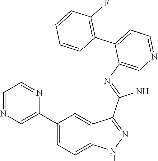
C1(C2=CC=C3C(=C2)C(C2=NC4=C(N2)N=CC=C4C2=C(F)C=CC=C2)=NN3)=CN=CC=N1
